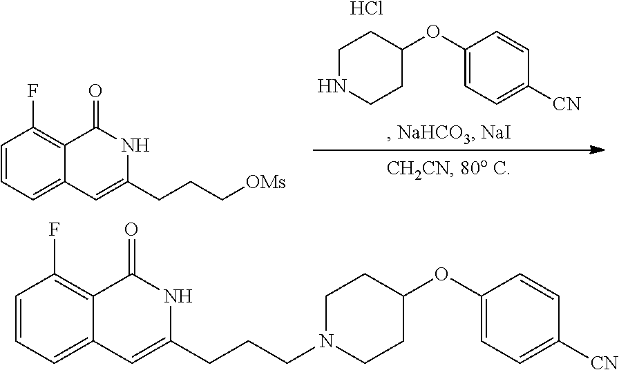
C1(OC2CCNCC2)=CC=C([CN])C=C1.Cl.C1=CC=C2C(=C1F)C(=O)NC(CCC[OMs])=C2.C1(OC2CCN(CCCC3=CC4=CC=CC(F)=C4C(=O)N3)CC2)=CC=C([CN])C=C1
